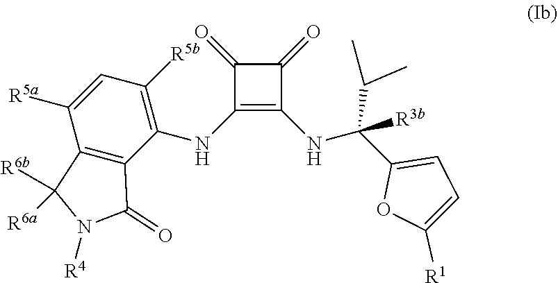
C1(NC2=C([R5b])C=C([R5a])C3=C2C(=O)N([R4])C3([R6b])[R6a])=C(NC(C2=CC=C([R1])O2)([R3b])C(C)C)C(=O)C1=O
